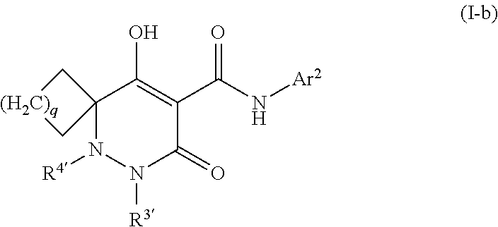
C12(N([R4])N([R3])C(=O)C(C(N[Ar2])=O)=C1O)C[(H2C)q]C2
